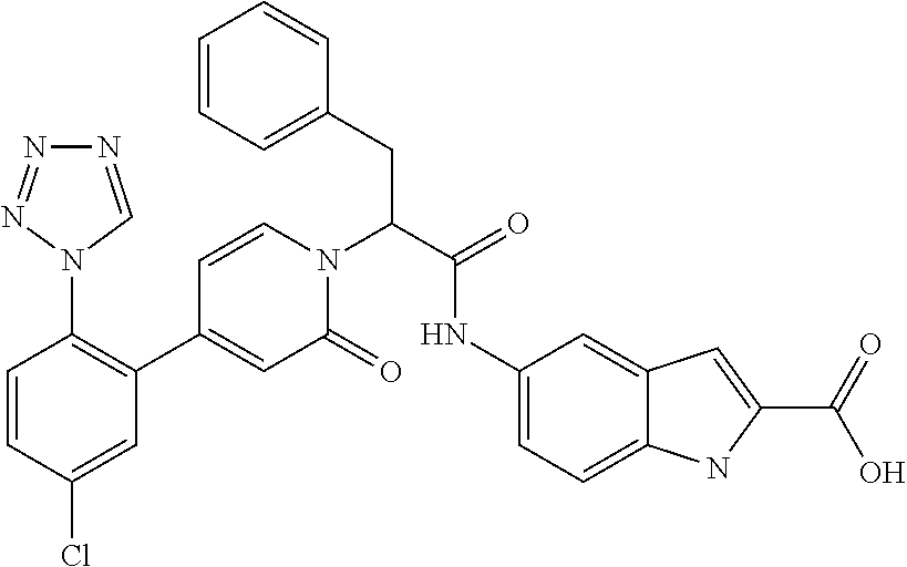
C1=CC(Cl)=CC(C2=CC(=O)N(C(C(=O)NC3=CC=C4C(=C3)C=C(C(=O)O)N4)CC3=CC=CC=C3)C=C2)=C1N1C=NN=N1
